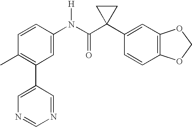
C1=CC(N(C(C2(C3=CC4=C(C=C3)OCO4)CC2)=O)[H])=CC(C2=CN=CN=C2)=C1C
